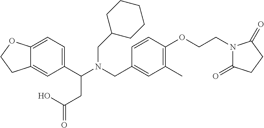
C1(C(N(CC2=CC(C)=C(OCCN3C(=O)CCC3=O)C=C2)CC2CCCCC2)CC(=O)O)=CC=C2C(=C1)CCO2
